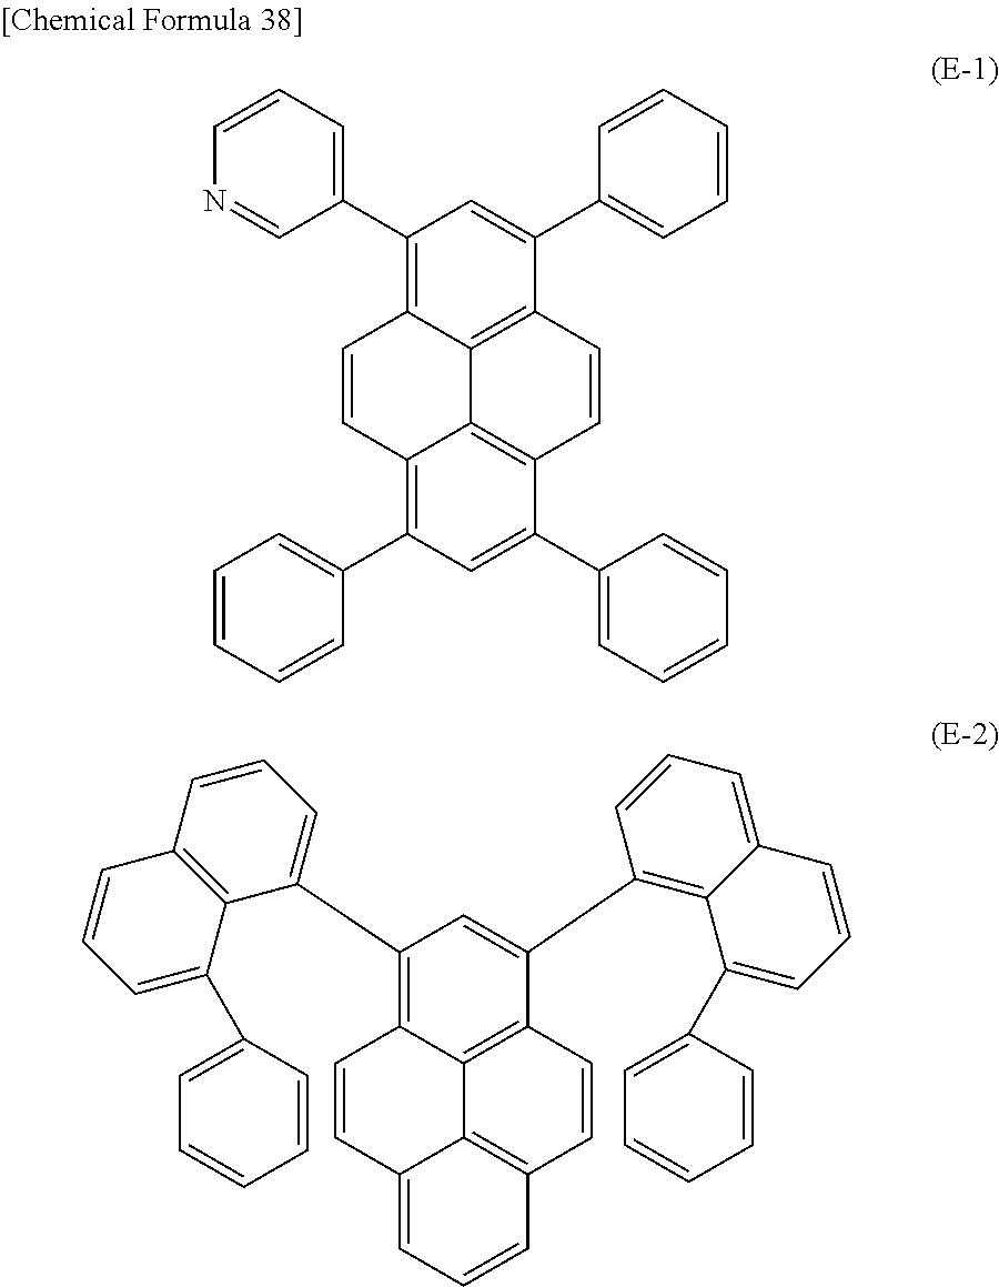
C1(C2=CC=CN=C2)=C2C3=C(C(C4=CC=CC=C4)=C1)C=CC1=C3C(=C(C3=CC=CC=C3)C=C1C1=CC=CC=C1)C=C2.C1(C2=CC=CC3=C2C(C2=CC=CC=C2)=CC=C3)=C2C3=C(C(C4=C5C(=CC=C4)C=CC=C5C4=CC=CC=C4)=C1)C=CC1=C3C(=CC=C1)C=C2
